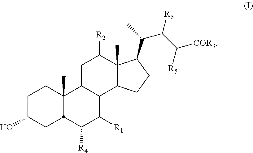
C12(C)C(CCC1C(C(C([COR3])[R5])[R6])C)C1C(CC2[R2])C2(C)CCC(O)CC2C([R4])C1[R1]
